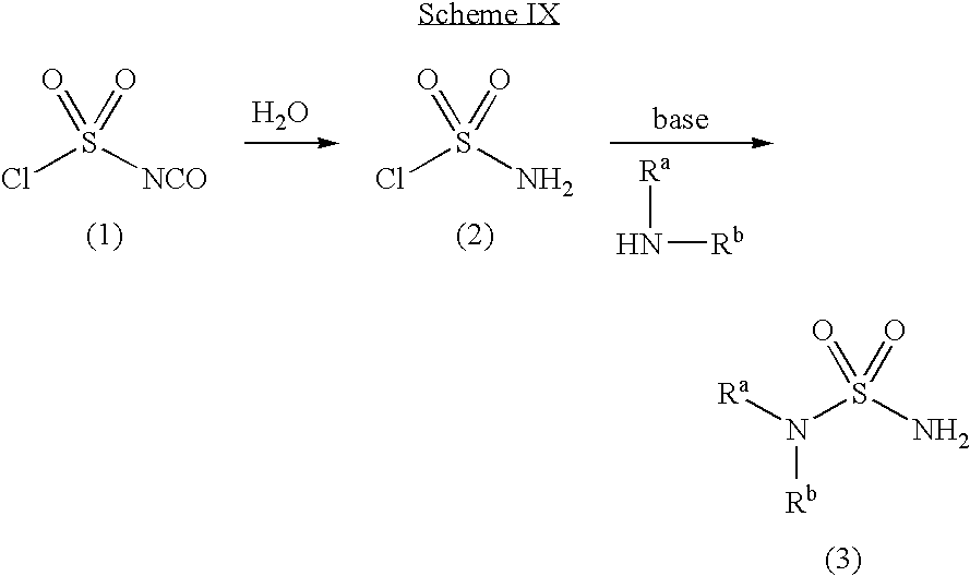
ClS([NCO])(=O)=O.O.ClS(N)(=O)=O.N([Rb])[Ra].N(S(N)(=O)=O)([Ra])[Rb]
